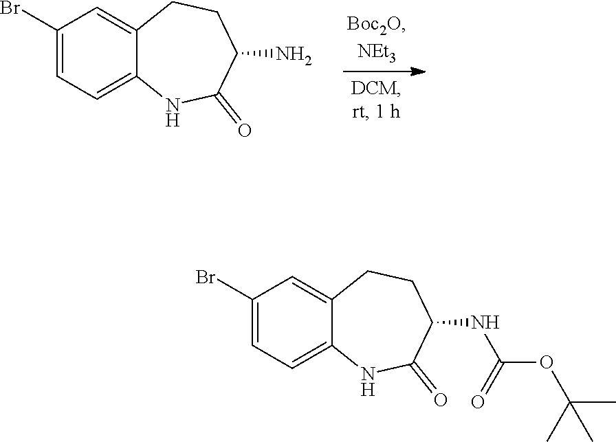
C1(Br)=CC=C2C(=C1)CCC(N)C(=O)N2.C1(Br)=CC=C2C(=C1)CCC(NC(OC(C)(C)C)=O)C(=O)N2
